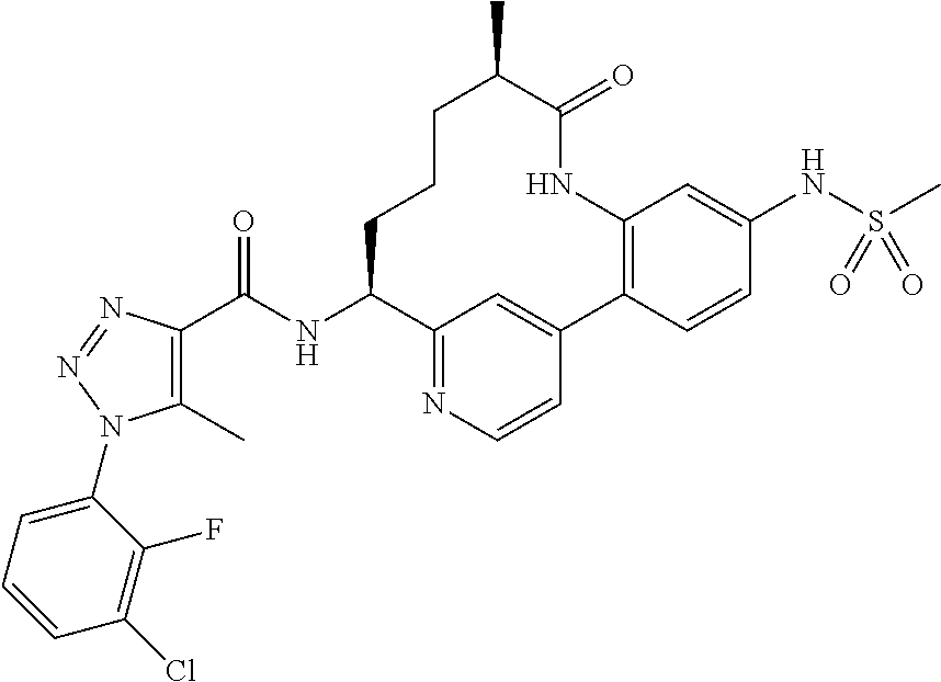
C1(C)=C(C(NC2C3=NC=CC(=C3)C3=C(NC(=O)C(C)CCC2)C=C(NS(=O)(C)=O)C=C3)=O)N=NN1C1=CC=CC(Cl)=C1F
